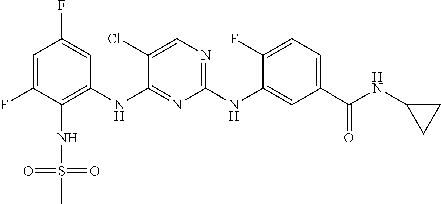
C1=C(F)C(NS(=O)(=O)C)=C(NC2=NC(NC3=CC(C(NC4CC4)=O)=CC=C3F)=NC=C2Cl)C=C1F
